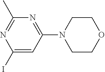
C1(C)=NC(I)=CC(N2CCOCC2)=N1
